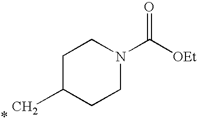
C1C(C)CCN(C([OEt])=O)C1
